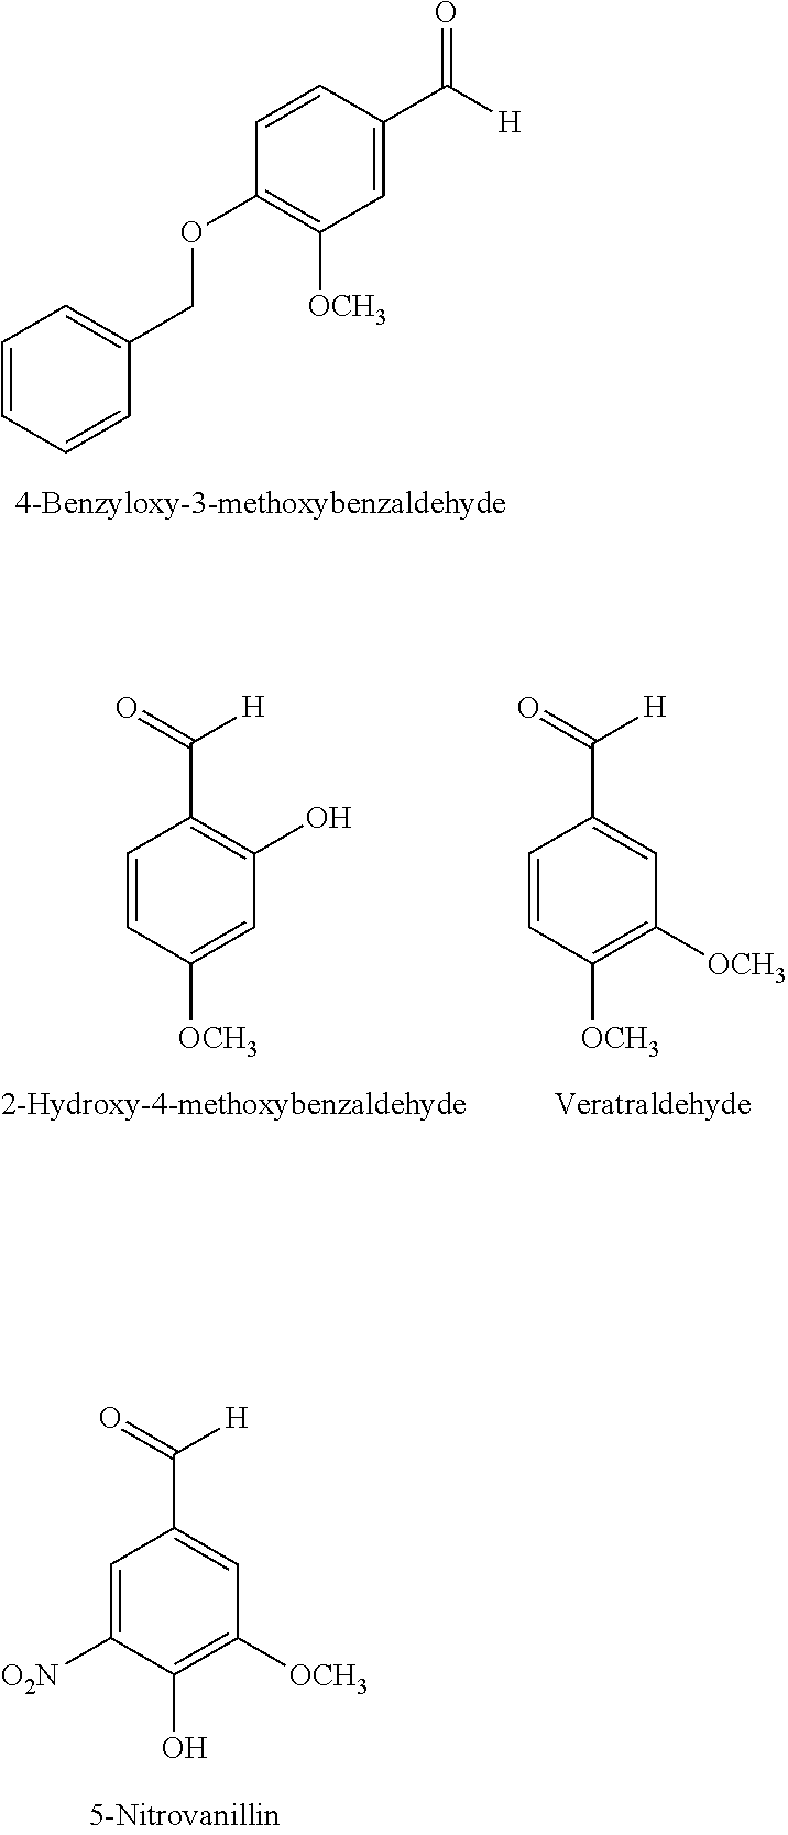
C1=C(C([H])=O)C=CC(OCC2=CC=CC=C2)=C1[OCH3].C1=CC([OCH3])=CC(O)=C1C(=O)[H].C1=CC([OCH3])=C([OCH3])C=C1C(=O)[H].C1=C([O2N])C(O)=C([OCH3])C=C1C(=O)[H]
